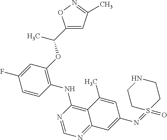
C1=CC(NC2=C3C(=NC=N2)C=C(N=S2(=O)CCNCC2)C=C3C)=C(OC(C)C2=CC(C)=NO2)C=C1F
